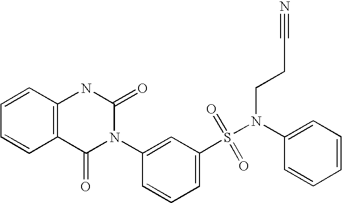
C1=CC2=C(C=C1)C(=O)N(C1=CC(S(=O)(=O)N(C3=CC=CC=C3)CCC#N)=CC=C1)C(=O)N2
